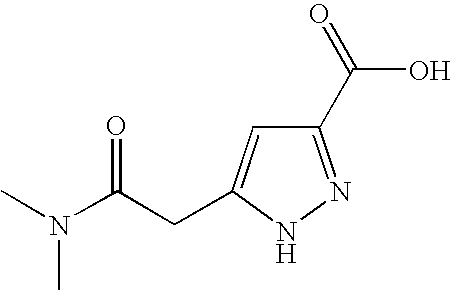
C1(C(=O)O)=NNC(CC(N(C)C)=O)=C1
